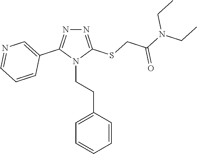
N1=C(SCC(N(CC)CC)=O)N(CCC2=CC=CC=C2)C(C2=CN=CC=C2)=N1
